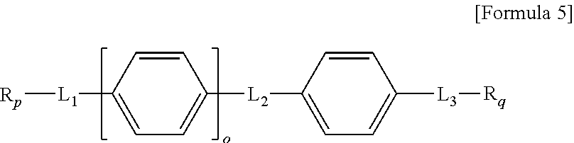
[L1]([Rp])C1=CC=C([L2]C2=CC=C([L3][Rq])C=C2)C=C1
